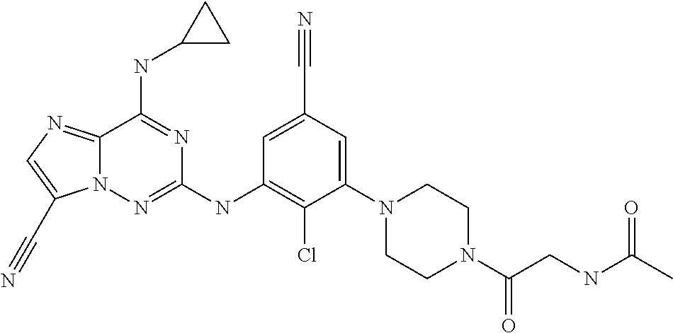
C12=NC=C(C#N)N1N=C(NC1=C(Cl)C(N3CCN(C(CNC(C)=O)=O)CC3)=CC(C#N)=C1)N=C2NC1CC1
